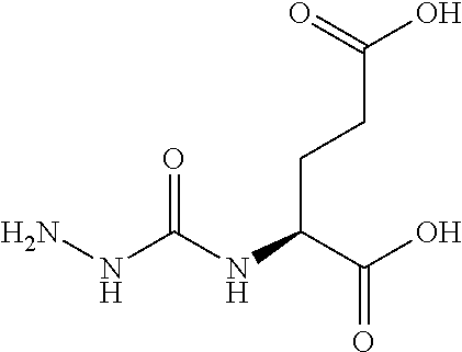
NNC(NC(C(O)=O)CCC(O)=O)=O
